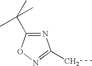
N1=C(C(C)(C)C)ON=C1CC
